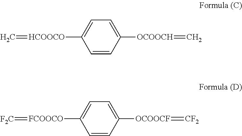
C1=CC([OCOOCH]=C)=CC=C1[HCOOCO]=C.C1=CC([OCOOCF]=[CF2])=CC=C1[FCOOCO]=[F2C]
